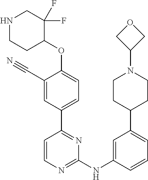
N1CCC(OC2=CC=C(C3=NC(NC4=CC(C5CCN(C6COC6)CC5)=CC=C4)=NC=C3)C=C2C#N)C(F)(F)C1
